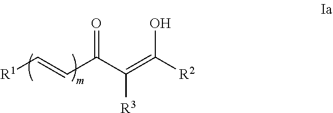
[R1]C=CC(C(=C([R2])O)[R3])=O
